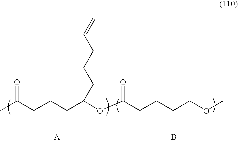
CC(CCCC(OC(CCCCOC)=O)CCCC=C)=O.B
